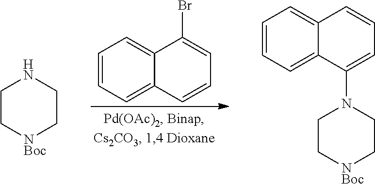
C1=CC=C2C(=C1)C(Br)=CC=C2.C1C[NBoc]CCN1.C1=CC=C2C(=C1)C=CC=C2N1CC[NBoc]CC1
